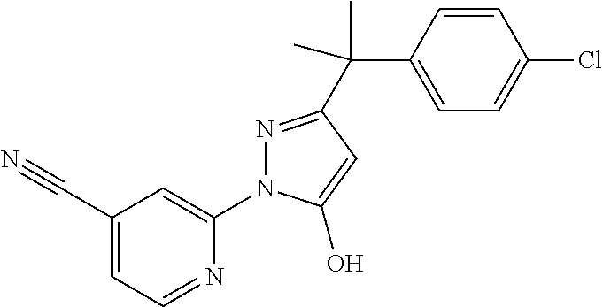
C1(C#N)=CC=NC(N2N=C(C(C)(C3=CC=C(Cl)C=C3)C)C=C2O)=C1
